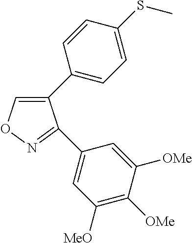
C1(C2=CC=C(SC)C=C2)=CON=C1C1=CC([MeO])=C([OMe])C([OMe])=C1
